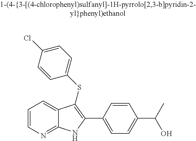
C1=CN=C2C(=C1)C(SC1=CC=C(Cl)C=C1)=C(C1=CC=C(C(O)C)C=C1)N2
